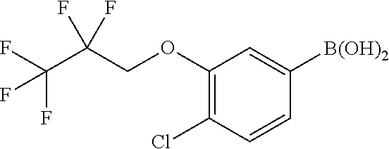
C1(OCC(C(F)(F)F)(F)F)=C(Cl)C=CC([B(OH)2])=C1
